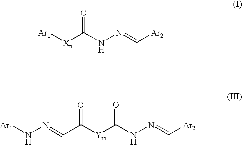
[Ar2]C=NNC([Xn][Ar1])=O.[Ar1]NN=CC([Ym]C(NN=C[Ar2])=O)=O
